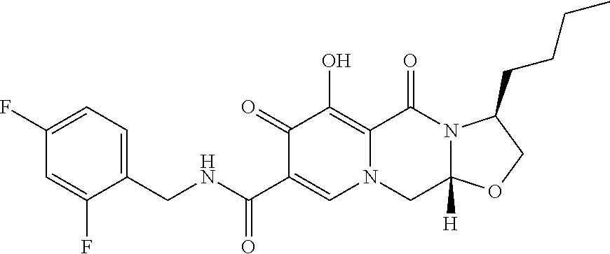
C1(CNC(C2=CN3C(=C(O)C2=O)C(=O)N2C([H])(C3)OCC2CCCC)=O)=CC=C(F)C=C1F
